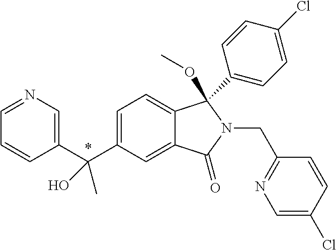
C1=C(C(C2=CN=CC=C2)(C)O)C=C2C(=C1)C(OC)(C1=CC=C(Cl)C=C1)N(CC1=NC=C(Cl)C=C1)C2=O
